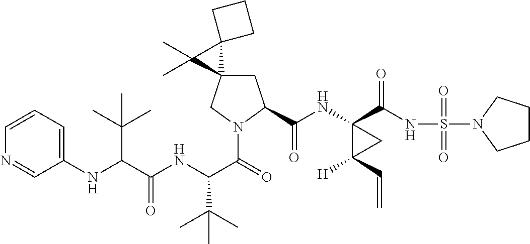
C1C2(CN(C(=O)C(NC(C(NC3=CC=CN=C3)C(C)(C)C)=O)C(C)(C)C)C1C(NC1(C(NS(N3CCCC3)(=O)=O)=O)C([H])(C=C)C1)=O)C1(C2(C)C)CCC1
